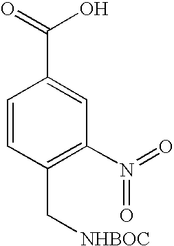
C1=CC(C[NHBOC])=C(N(=O)=O)C=C1C(=O)O
